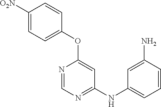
C1([NO2])=CC=C(OC2=CC(NC3=CC=CC(N)=C3)=NC=N2)C=C1
